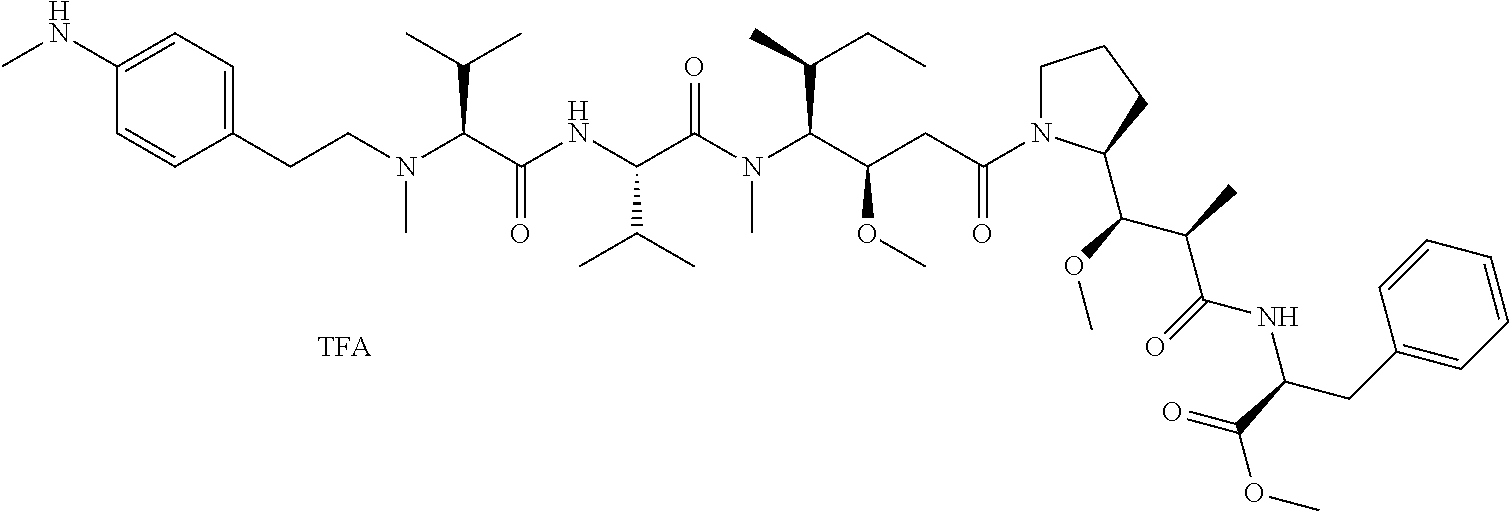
C1=CC(NC)=CC=C1CCN(C(C(NC(C(N(C(C(CC(N1CCCC1C(C(C(NC(CC1=CC=CC=C1)C(=O)OC)=O)C)OC)=O)OC)C(C)CC)C)=O)C(C)C)=O)C(C)C)C
